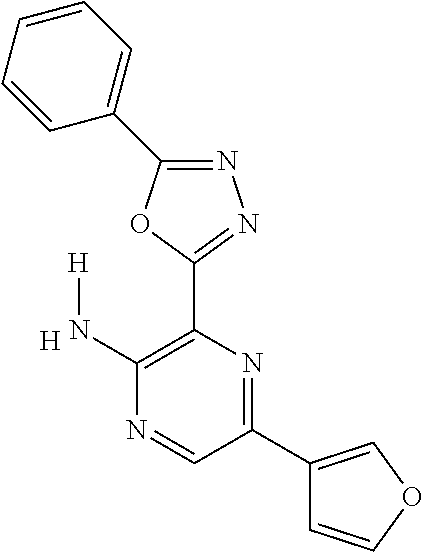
[H].C1(N[H])=C(C2=NN=C(C3=CC=CC=C3)O2)N=C(C2=COC=C2)C=N1
